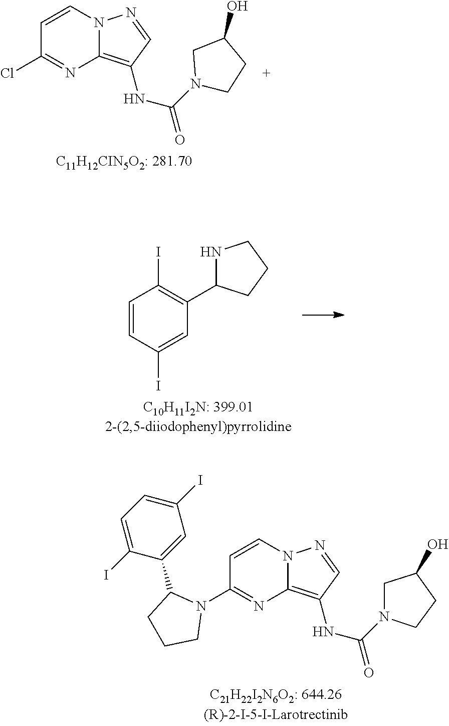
C12=C(NC(N3CC(O)CC3)=O)C=NN1C=CC(Cl)=N2.C1=CC(I)=CC(C2NCCC2)=C1I.C12=C(NC(N3CC(O)CC3)=O)C=NN1C=CC(N1CCCC1C1=CC(I)=CC=C1I)=N2
